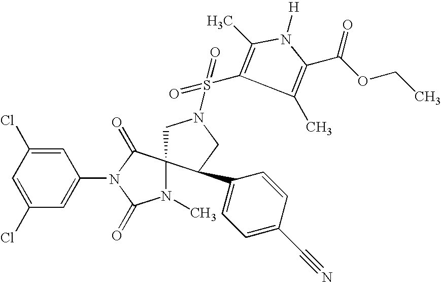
C1=C(Cl)C=C(N2C(=O)N(C)C3(C2=O)CN(S(=O)(=O)C2=C(C)N([H])C(C(OCC)=O)=C2C)CC3C2=CC=C(C#N)C=C2)C=C1Cl
